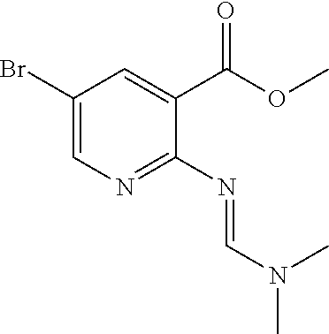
C1(Br)=CN=C(N=CN(C)C)C(C(=O)OC)=C1
